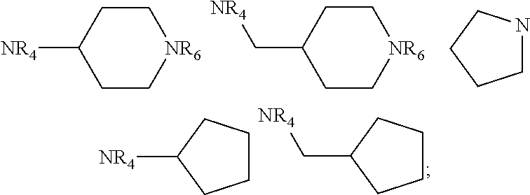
[NR6]1CCC([NR4])CC1.C1NCCC1.[NR6]1CCC(C[NR4])CC1.C1CCC([NR4])C1.C1(C[NR4])CCCC1
